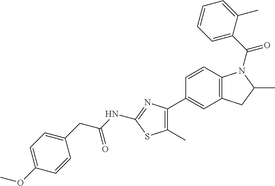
C1=CC2=C(C=C1C1=C(C)SC(NC(CC3=CC=C(OC)C=C3)=O)=N1)CC(C)N2C(C1=CC=CC=C1C)=O
